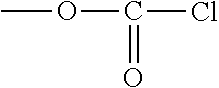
O(C(=O)Cl)C
